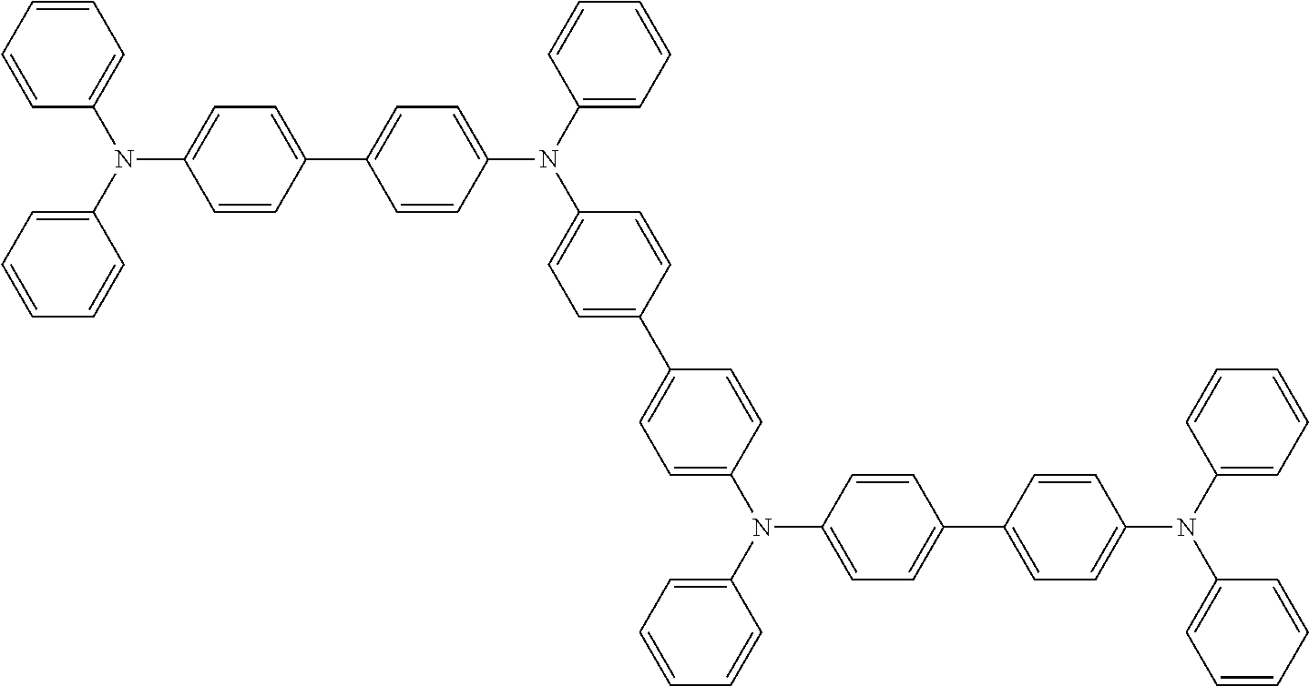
C1=CC(C2=CC=C(N(C3=CC=C(C4=CC=C(N(C5=CC=C(C6=CC=C(N(C7=CC=CC=C7)C7=CC=CC=C7)C=C6)C=C5)C5=CC=CC=C5)C=C4)C=C3)C3=CC=CC=C3)C=C2)=CC=C1N(C1=CC=CC=C1)C1=CC=CC=C1
